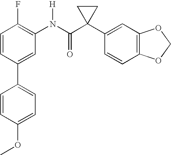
C1=CC(C2=CC=C(OC)C=C2)=CC(N(C(C2(C3=CC4=C(C=C3)OCO4)CC2)=O)[H])=C1F
